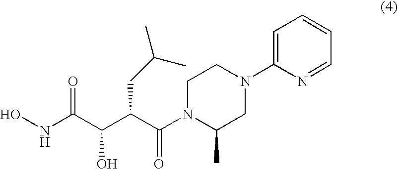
ONC(C(C(C(N1C(C)CN(C2=CC=CC=N2)CC1)=O)CC(C)C)O)=O
